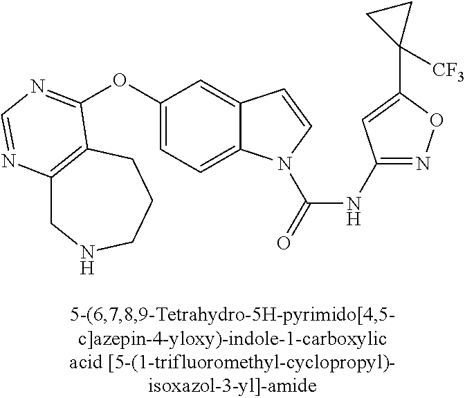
C1(OC2=NC=NC3=C2CCCNC3)=CC=C2C(=C1)C=CN2C(=O)NC1=NOC(C2([CF3])CC2)=C1
